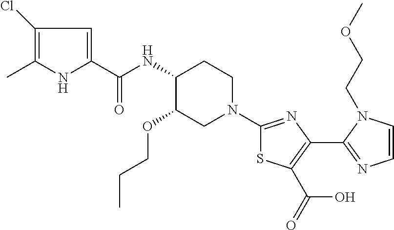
C1(Cl)=C(C)NC(C(NC2C(OCCC)CN(C3=NC(C4=NC=CN4CCOC)=C(C(O)=O)S3)CC2)=O)=C1
